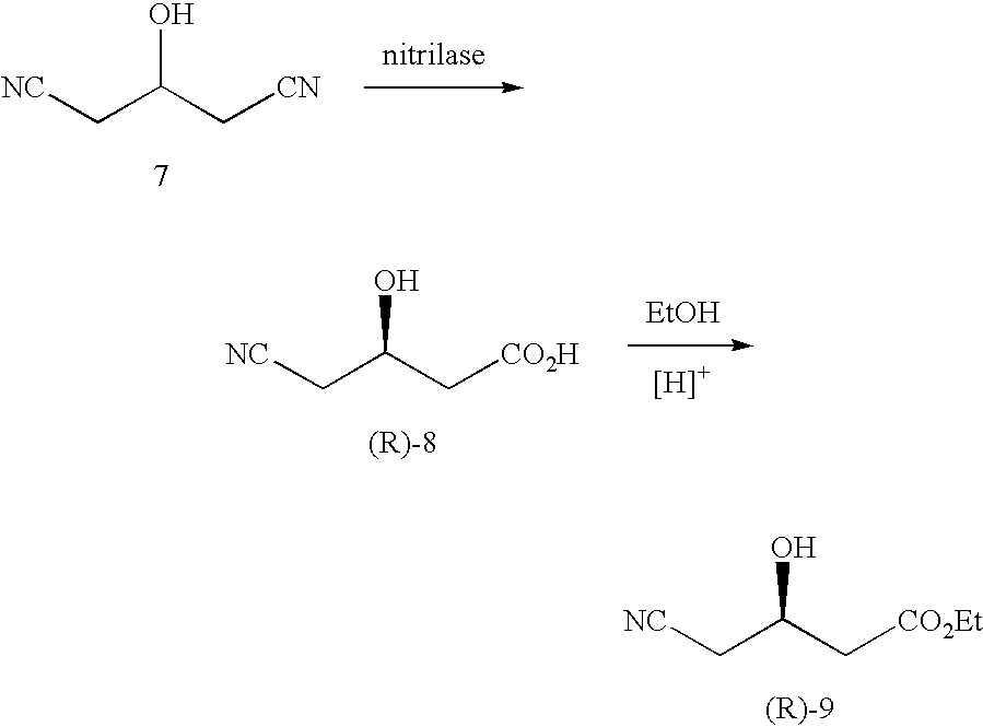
[NC]CC(C[CN])O.[NC]CC(C[CO2H])O.[EtOH].[[H]+].[NC]CC(C[CO2Et])O
